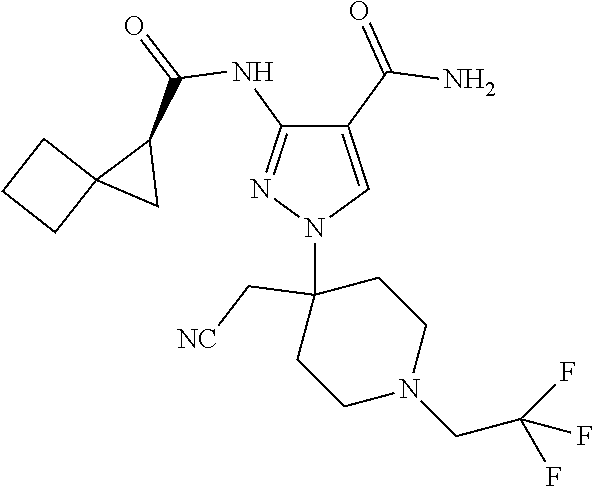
C1(C(=O)N)=CN(C2(C[NC])CCN(CC(F)(F)F)CC2)N=C1NC(=O)C1C2(C1)CCC2
